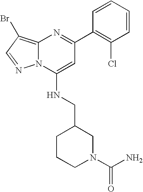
C1(C2=C(Cl)C=CC=C2)=NC2=C(Br)C=NN2C(NCC2CCCN(C(N)=O)C2)=C1
